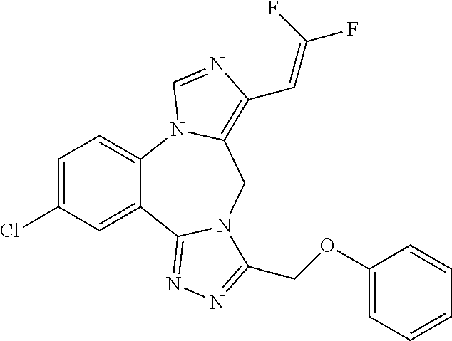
C1=C(Cl)C=C2C(=C1)N1C(=C(C=C(F)F)N=C1)CN1C2=NN=C1COC1=CC=CC=C1
